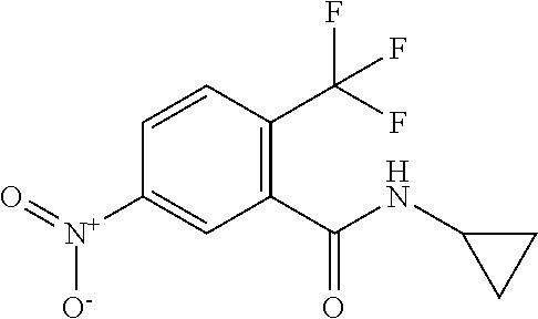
[N+](C1=CC(C(NC2CC2)=O)=C(C(F)(F)F)C=C1)(=O)[O-]
